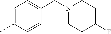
C1=C(C)C=CC(CN2CCC(F)CC2)=C1
